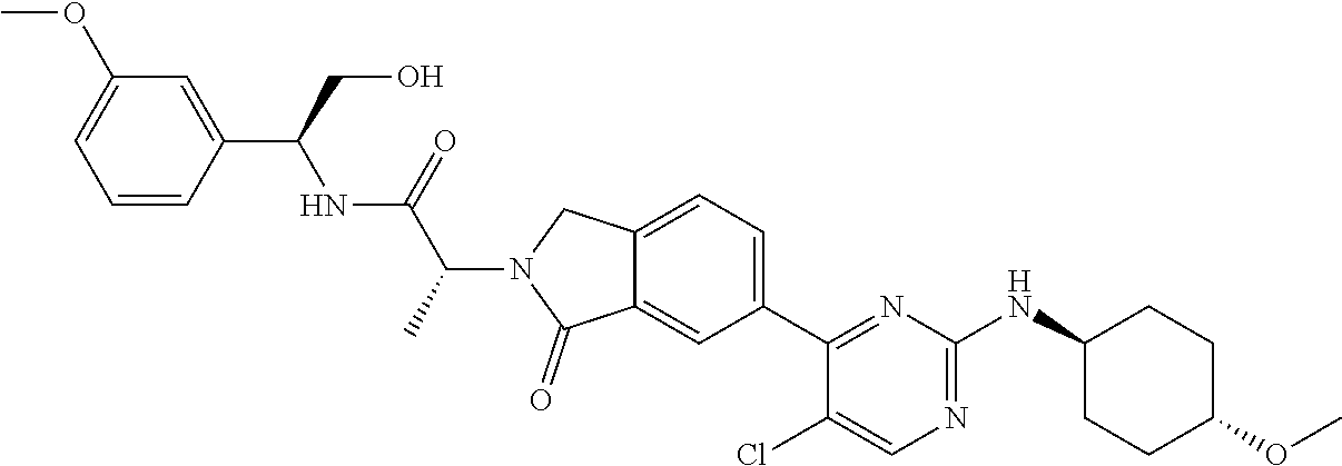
C1(Cl)=CN=C(NC2CCC(OC)CC2)N=C1C1=CC=C2C(=C1)C(=O)N(C(C(NC(C1=CC(OC)=CC=C1)CO)=O)C)C2
